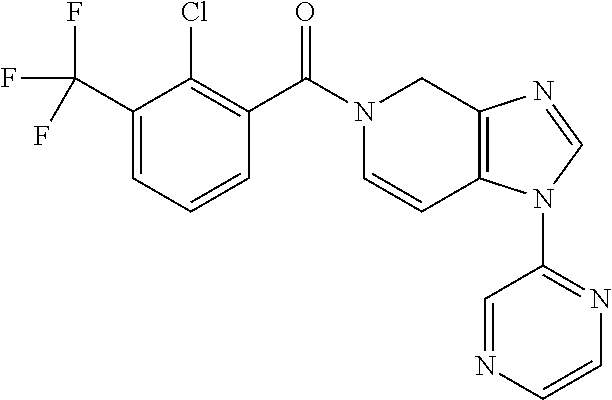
C1=CC2=C(CN1C(=O)C1=C(Cl)C(C(F)(F)F)=CC=C1)N=CN2C1=NC=CN=C1
